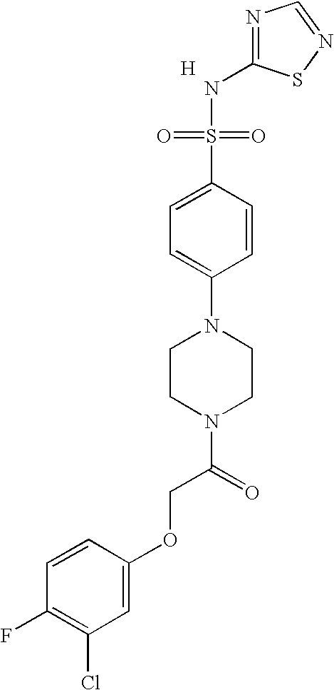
[H].C1(NS(=O)(=O)C2=CC=C(N3CCN(C(=O)COC4=CC(Cl)=C(F)C=C4)CC3)C=C2)=NC=NS1
